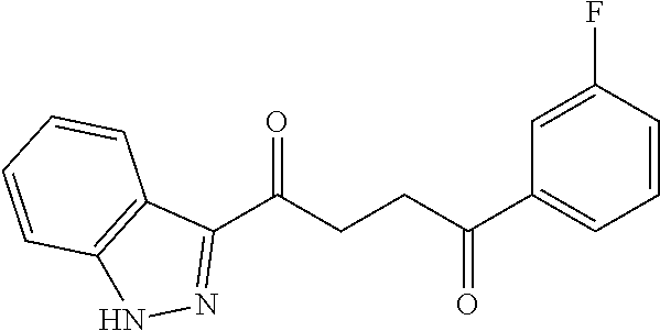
C1(C(CCC(C2=CC=CC(F)=C2)=O)=O)=NNC2=C1C=CC=C2
